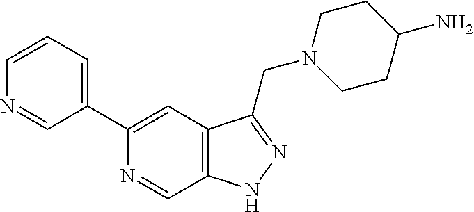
C1(C2=CC=CN=C2)=CC2=C(C=N1)NN=C2CN1CCC(N)CC1
